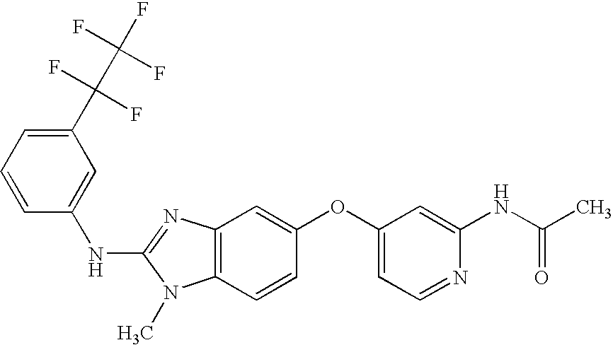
C1(C(C(F)(F)F)(F)F)=CC=CC(NC2=NC3=C(N2C)C=CC(OC2=CC=NC(NC(C)=O)=C2)=C3)=C1
